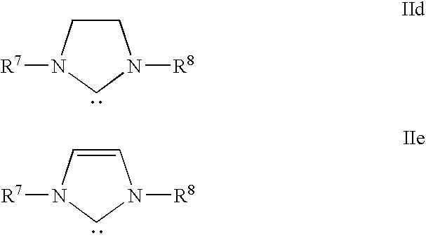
C1CN([R7])CN1[R8].C1=CN([R7])CN1[R8]
